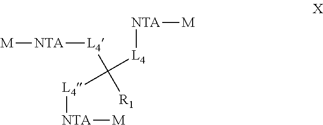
[L4](C([L4][NTA][M])([L4][NTA][M])[R1])[NTA][M]
